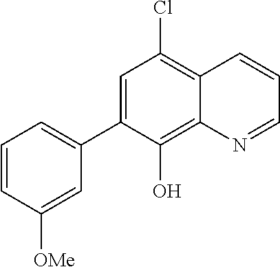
C1=CC([OMe])=CC(C2=CC(Cl)=C3C(=C2O)N=CC=C3)=C1
